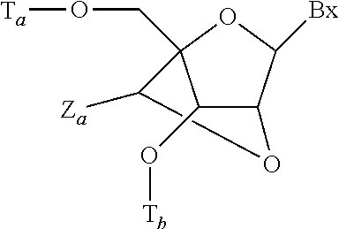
C12OC([Za])C(CO[Ta])(OC1[Bx])C2O[Tb]
